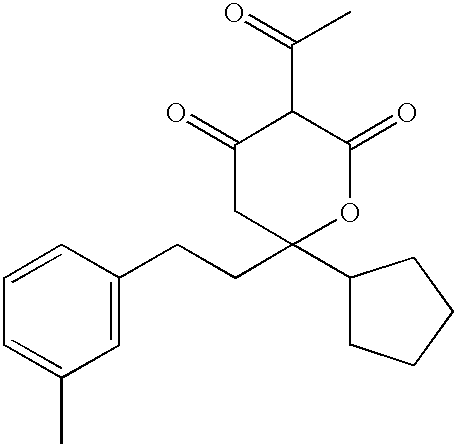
C1=CC(CCC2(C3CCCC3)OC(=O)C(C(C)=O)C(=O)C2)=CC(C)=C1
